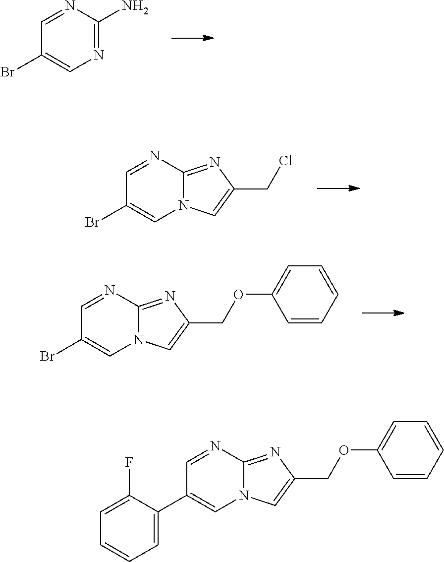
N1=C(N)N=CC(Br)=C1.N12C(=NC(CCl)=C1)N=CC(Br)=C2.N12C(=NC(COC3=CC=CC=C3)=C1)N=CC(Br)=C2.N12C(=NC(COC3=CC=CC=C3)=C1)N=CC(C1=CC=CC=C1F)=C2
